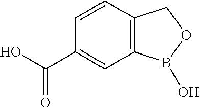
C1=CC2=C(C=C1C(O)=O)B(O)OC2
